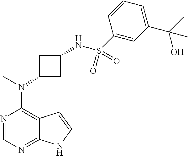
N1=CN=C2C(=C1N(C)C1CC(NS(C3=CC(C(C)(O)C)=CC=C3)(=O)=O)C1)C=CN2
